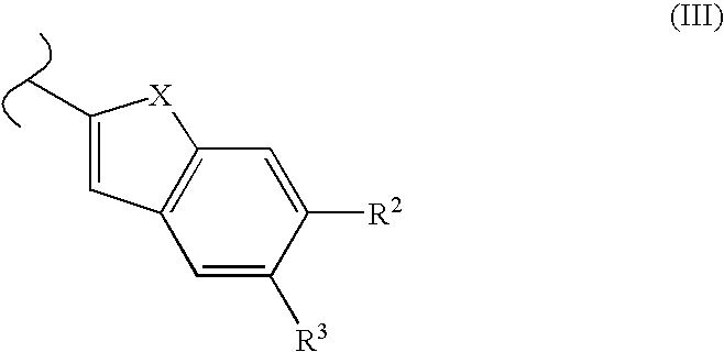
C1=C([R2])C([R3])=CC2=C1[X]C(C)=C2
